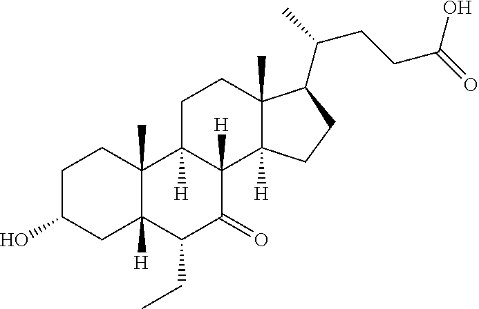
C1C(O)CC2([H])C(C)(C1)C1([H])C([H])(C(=O)C2CC)C2([H])C(C)(CC1)C(C(C)CCC(=O)O)CC2
